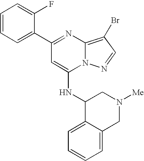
C1=CC=C(C2=NC3=C(Br)C=NN3C(NC3C4=CC=CC=C4CN([Me])C3)=C2)C(F)=C1
